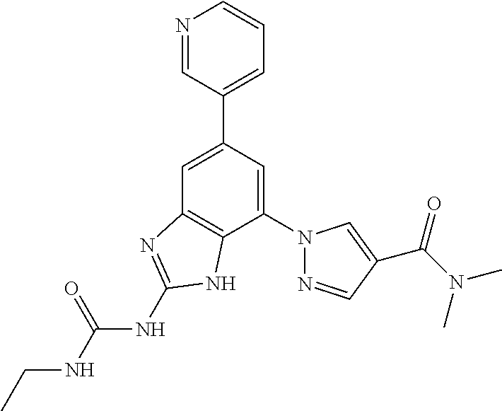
C1=C(C2=CC=CN=C2)C=C(N2N=CC(C(N(C)C)=O)=C2)C2=C1N=C(NC(NCC)=O)N2
